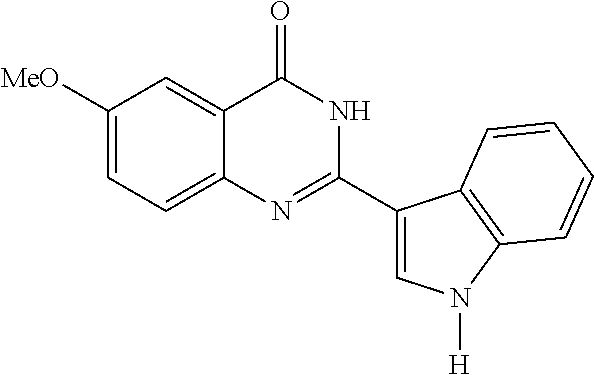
[MeO]C1=CC=C2C(=C1)C(=O)NC(C1=CN([H])C3=C1C=CC=C3)=N2
